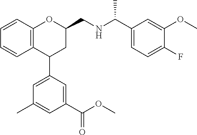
C12=C(C(C3=CC(C)=CC(C(OC)=O)=C3)CC(CNC(C)C3=CC=C(F)C(OC)=C3)O1)C=CC=C2
